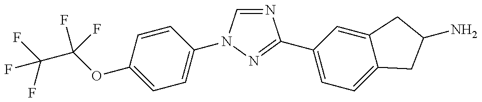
C(OC1=CC=C(N2C=NC(C3=CC=C4C(=C3)CC(N)C4)=N2)C=C1)(C(F)(F)F)(F)F
